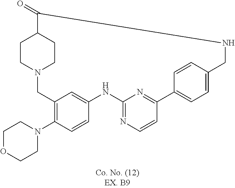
N12CC3=C(N4CCOCC4)C=CC(=C3)NC3=NC=CC(=N3)C3=CC=C(C=C3)CNC(=O)C(CC1)CC2
